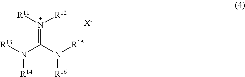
[R13]N(C(=N([R11])[R12])N([R15])[R16])[R14].[X-]
